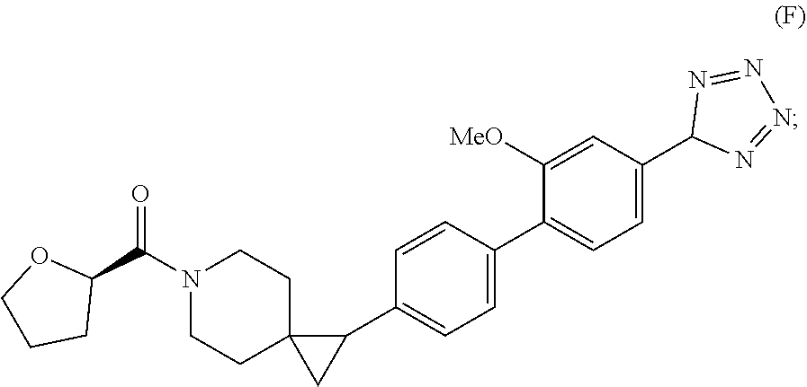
N1=NN=NC1C1=CC=C(C2=CC=C(C3C4(C3)CCN(C(C3OCCC3)=O)CC4)C=C2)C([MeO])=C1
